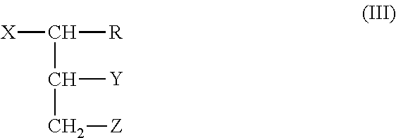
[X]C(C(C[Z])[Y])[R]
